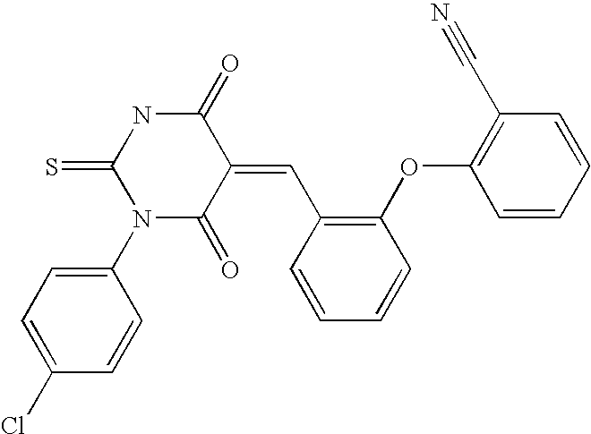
N1C(=S)N(C2=CC=C(Cl)C=C2)C(=O)C(=CC2=C(OC3=C(C#N)C=CC=C3)C=CC=C2)C1=O
